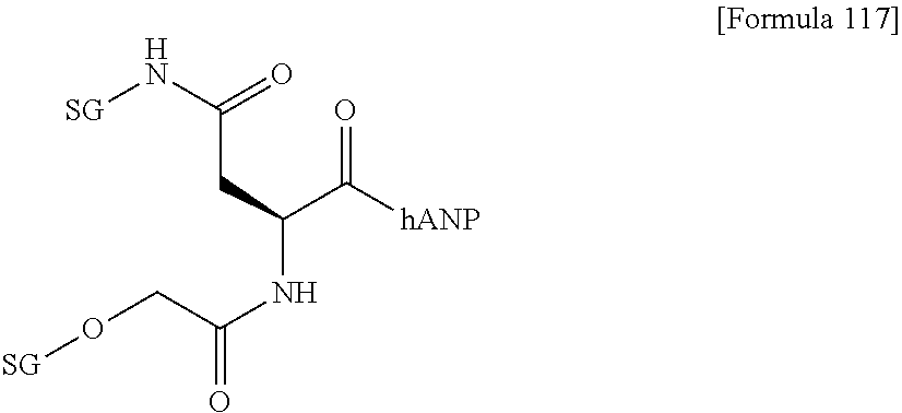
[SG]NC(=O)CC(C([hANP])=O)NC(CO[SG])=O
